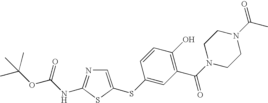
C1=C(SC2=CC(C(N3CCN(C(C)=O)CC3)=O)=C(O)C=C2)SC(NC(OC(C)(C)C)=O)=N1
